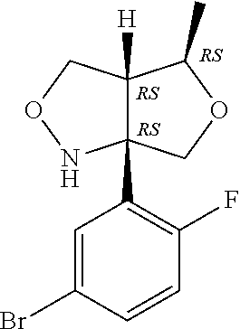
C12([H])C(C3=C(F)C=CC(Br)=C3)(COC1C)NOC2
